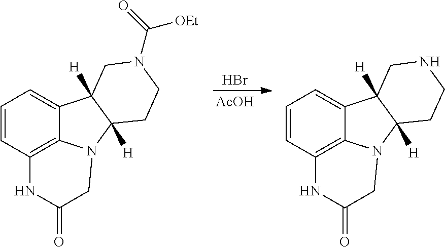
Br.[AcOH].C1=CC2=C3C(=C1)C1([H])C([H])(N3CC(=O)N2)CCN(C(=O)[OEt])C1.C1=CC2=C3C(=C1)C1([H])C([H])(N3CC(=O)N2)CCNC1
